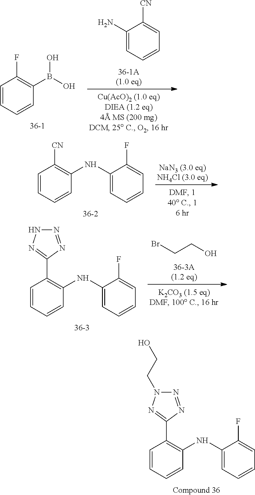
C1=CC=CC(NC2=CC=CC=C2F)=C1C1=NN(CCO)N=N1.C1=CC=CC(B(O)O)=C1F.C1(N)=CC=CC=C1[CN].C1=CC=CC(NC2=CC=CC=C2F)=C1[CN].C1=CC=CC(NC2=CC=CC=C2F)=C1C1=NNN=N1.BrCCO
